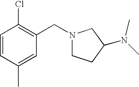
C1=CC(C)=CC(CN2CCC(N(C)C)C2)=C1Cl
